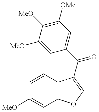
C1=CC2=C(C=C1[MeO])OC=C2C(C1=CC([OMe])=C([MeO])C([MeO])=C1)=O
